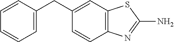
C1(CC2=CC=CC=C2)=CC2=C(C=C1)N=C(N)S2
